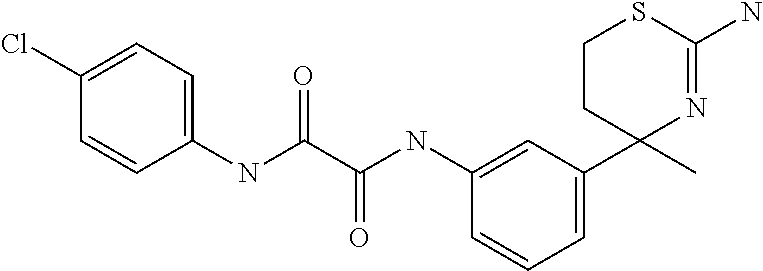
C1(NC(C(NC2=CC(C3(C)N=C(N)SCC3)=CC=C2)=O)=O)=CC=C(Cl)C=C1
